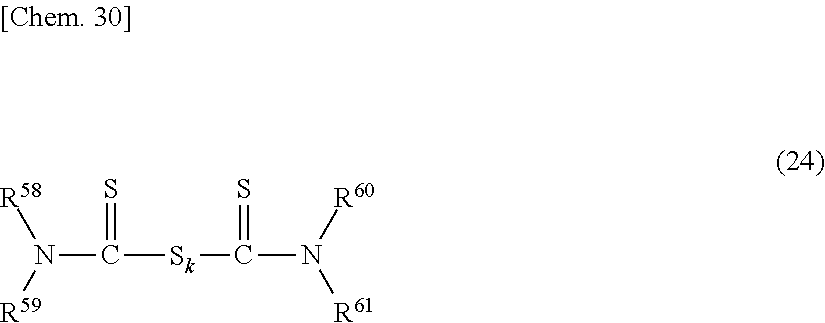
N(C(=S)[Sk]C(=S)N([R60])[R61])([R59])[R58]
